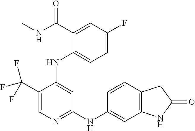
C1(C(F)(F)F)=CN=C(NC2=CC3=C(C=C2)CC(=O)N3)C=C1NC1=CC=C(F)C=C1C(NC)=O
